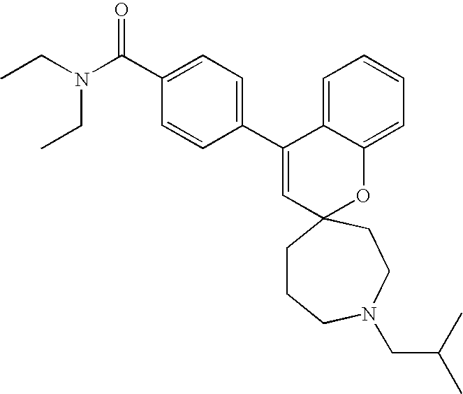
C1(C(N(CC)CC)=O)=CC=C(C2=CC3(OC4=CC=CC=C24)CCCN(CC(C)C)CC3)C=C1
